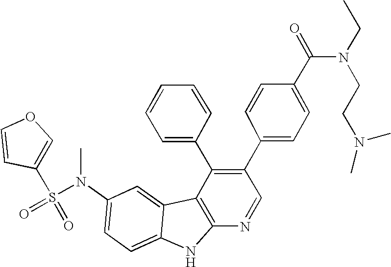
N(C1=CC=C2C(=C1)C1=C(N2)N=CC(C2=CC=C(C(N(CCN(C)C)CC)=O)C=C2)=C1C1=CC=CC=C1)(S(=O)(=O)C1=COC=C1)C
